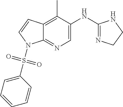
C12=C(C)C(NC3=NCCN3)=CN=C1N(S(=O)(=O)C1=CC=CC=C1)C=C2
